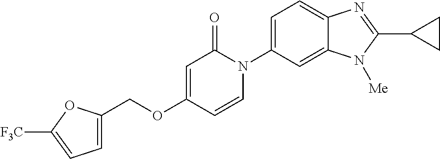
C(OC1=CC(=O)N(C2=CC=C3C(=C2)N([Me])C(C2CC2)=N3)C=C1)C1=CC=C([F3C])O1
